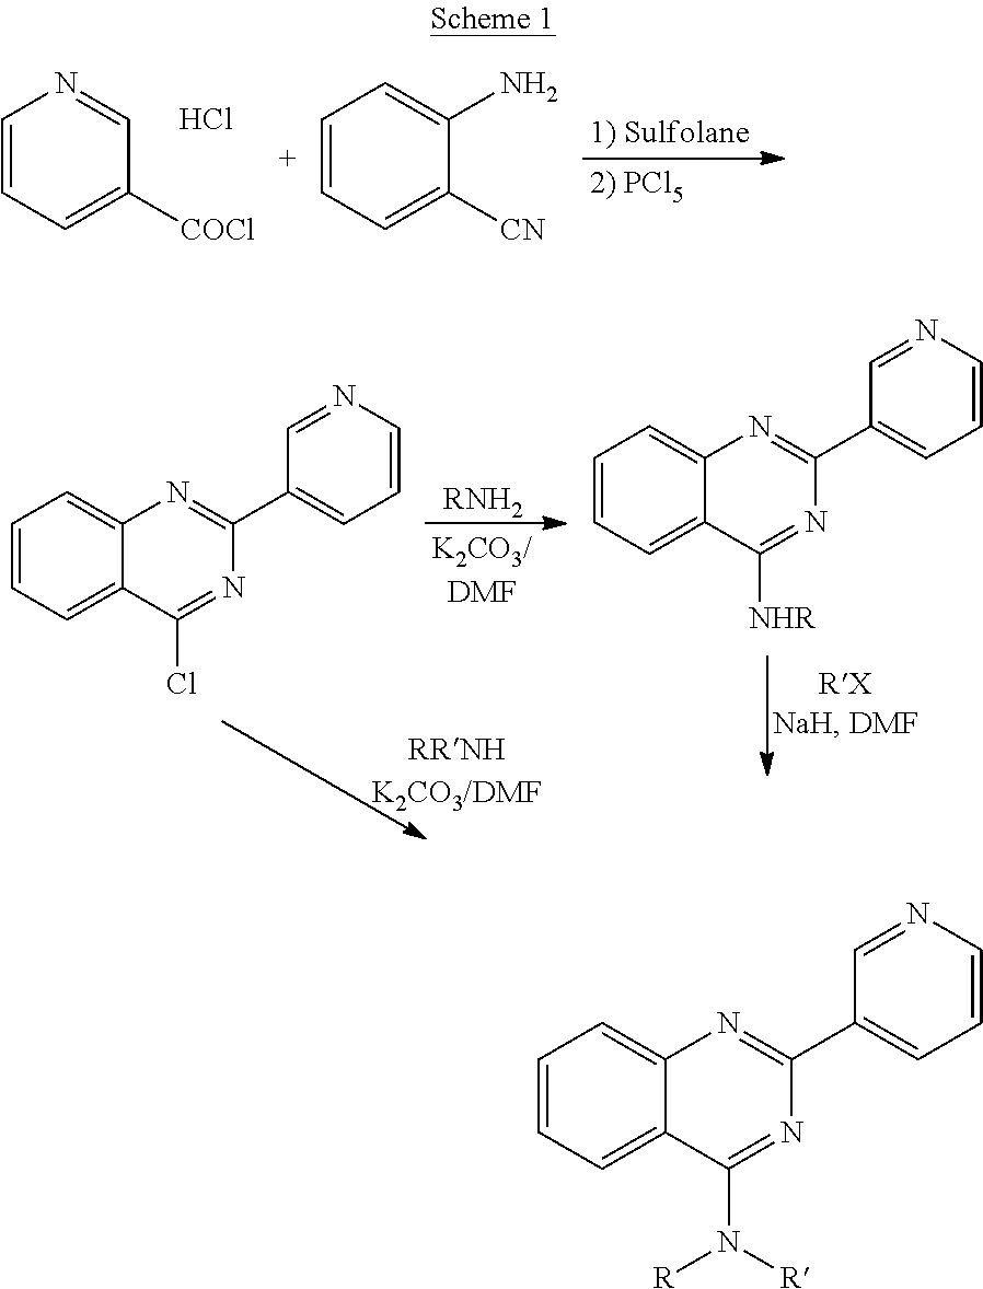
[RNH2].C1=CC=C2C(=C1)N=C(C1=CC=CN=C1)N=C2Cl.C1=CC=C2C(=C1)N=C(C1=CC=CN=C1)N=C2[NHR].C1=CC=C([COCl])C=N1.Cl.C1=CC=C([CN])C(N)=C1.C1=CC=C2C(=C1)N=C(C1=CC=CN=C1)N=C2N([R])[R]
